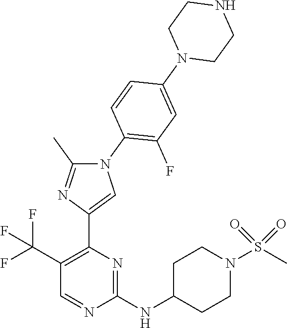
N1(C2=C(F)C=C(N3CCNCC3)C=C2)C(C)=NC(C2=C(C(F)(F)F)C=NC(NC3CCN(S(C)(=O)=O)CC3)=N2)=C1
